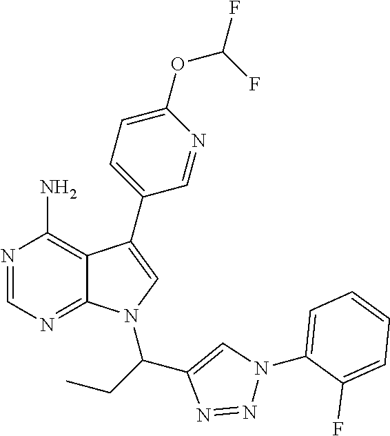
N1=CN=C2C(=C1N)C(C1=CC=C(OC(F)F)N=C1)=CN2C(C1=CN(C2=CC=CC=C2F)N=N1)CC
